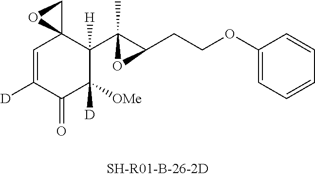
C1=C([D])C(=O)C([OMe])([D])C(C2(C)C(CCOC3=CC=CC=C3)O2)([H])C12CO2
